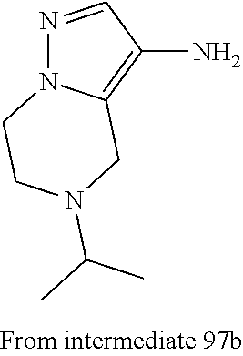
N1=CC(N)=C2N1CCN(C(C)C)C2
